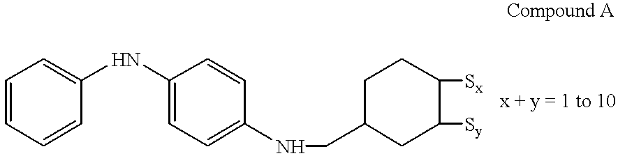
C1=CC=CC(NC2=CC=C(NCC3CCC([Sx])C([Sy])C3)C=C2)=C1
